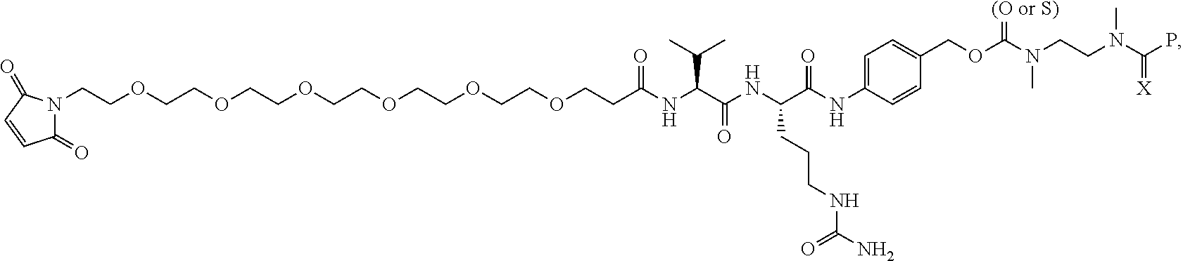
N1(CCOCCOCCOCCOCCOCCOCCC(NC(C(NC(C(NC2=CC=C(COC(=[(O or S)])N(CCN(C(P)=[X])C)C)C=C2)=O)CCCNC(N)=O)=O)C(C)C)=O)C(=O)C=CC1=O
